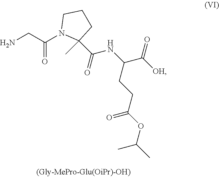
NCC(N1C(C(=O)NC(C([OH])=O)CCC(OC(C)C)=O)(C)CCC1)=O
